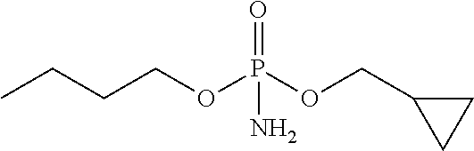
CCCCOP(OCC1CC1)(=O)N
